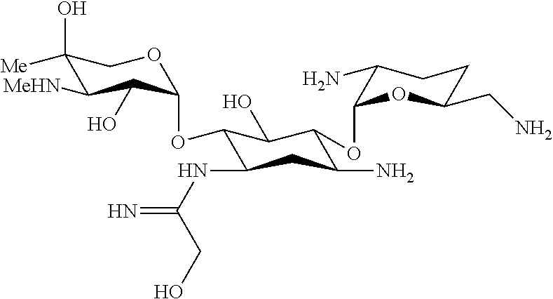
C1(O)([Me])C([MeHN])C(O)C(OC2C(NC(=N)CO)CC(N)C(OC3C(N)CCC(CN)O3)C2O)OC1
